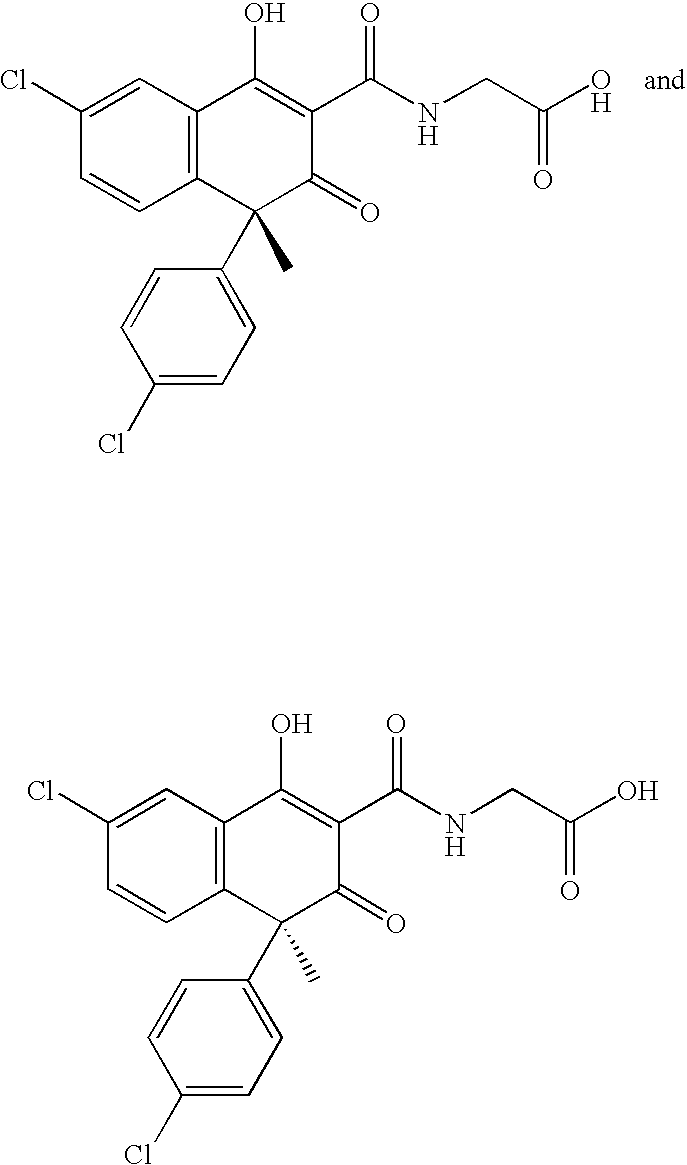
C12=C(C=C(Cl)C=C1)C(O)=C(C(NCC(O)=O)=O)C(=O)C2(C)C1=CC=C(Cl)C=C1.C12=C(C=C(Cl)C=C1)C(O)=C(C(NCC(O)=O)=O)C(=O)C2(C)C1=CC=C(Cl)C=C1
